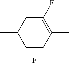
C1CC(C)=C(F)CC1C.F
